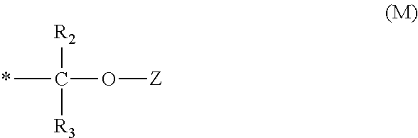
CC([R2])(O[Z])[R3]
